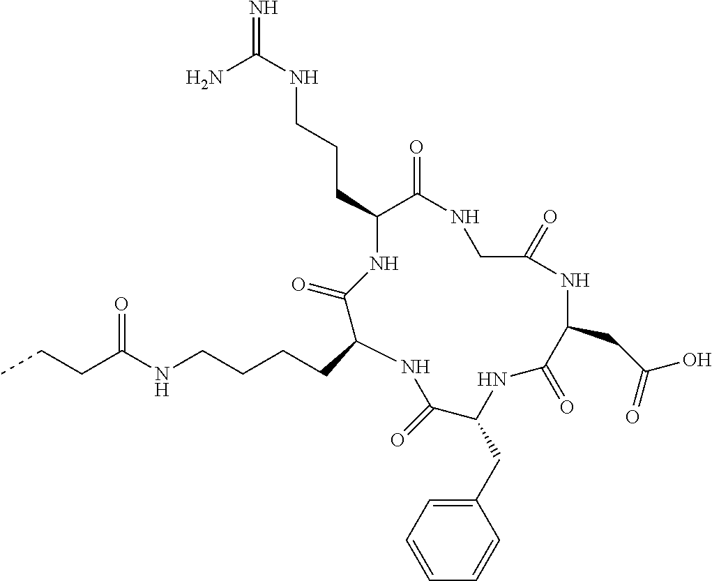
CCCC(NCCCCC1C(=O)NC(CCCNC(=N)N)C(=O)NCC(=O)NC(CC(O)=O)C(=O)NC(CC2=CC=CC=C2)C(=O)N1)=O
